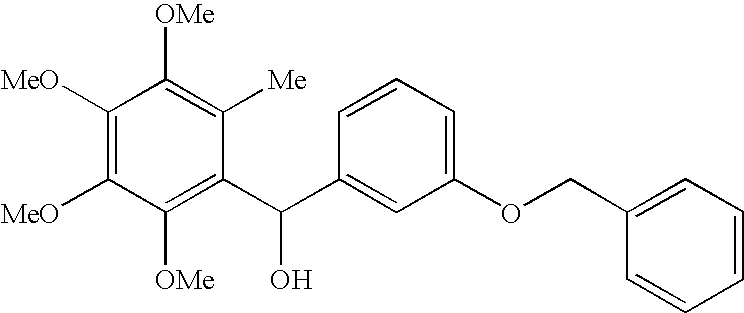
C1([OMe])=C(C(C2=CC(OCC3=CC=CC=C3)=CC=C2)O)C([Me])=C([OMe])C([MeO])=C1[MeO]
